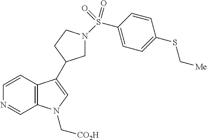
C12=C(C=CN=C1)C(C1CN(S(C3=CC=C(SC[Me])C=C3)(=O)=O)CC1)=CN2C[CO2H]
